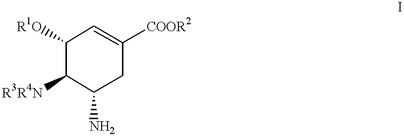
[R1O]C1C([R3R4N])C(N)CC([COOR2])=C1
